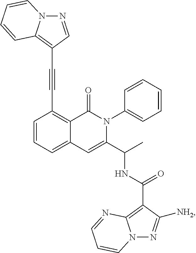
C1(C#CC2=C3N(N=C2)C=CC=C3)=C2C(=CC=C1)C=C(C(C)NC(C1=C3N(N=C1[NH2])C=CC=N3)=O)N(C1=CC=CC=C1)C2=O
